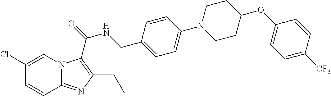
C1(Cl)=CN2C(=NC(CC)=C2C(=O)NCC2=CC=C(N3CCC(OC4=CC=C([CF3])C=C4)CC3)C=C2)C=C1
